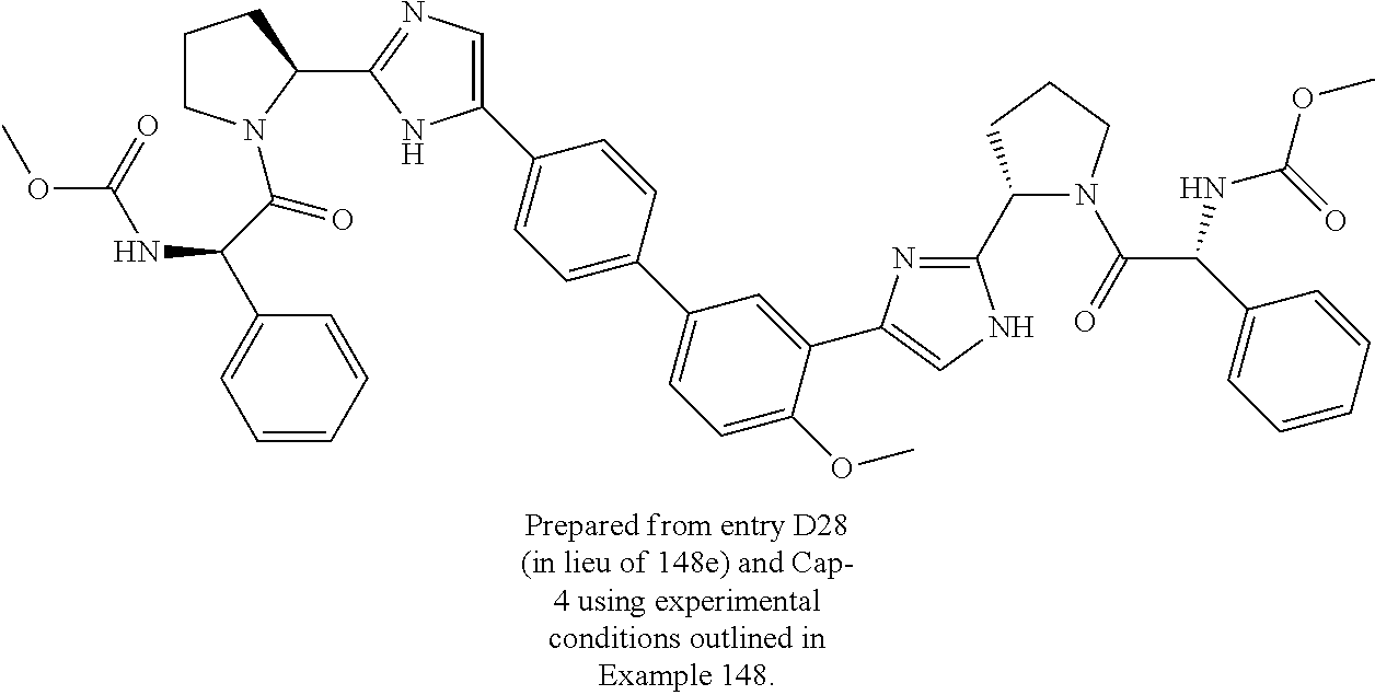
C1CN(C(=O)C(C2=CC=CC=C2)NC(OC)=O)C(C2=NC=C(C3=CC=C(C4=CC=C(OC)C(C5=CNC(C6N(C(=O)C(C7=CC=CC=C7)NC(OC)=O)CCC6)=N5)=C4)C=C3)N2)C1
